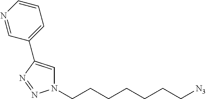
C(CCCCCC[N3])N1C=C(C2=CC=CN=C2)N=N1
